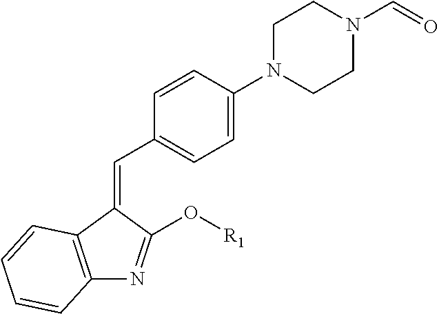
C1=C(N2CCN(C=O)CC2)C=CC(C=C2C3=C(N=C2O[R1])C=CC=C3)=C1
